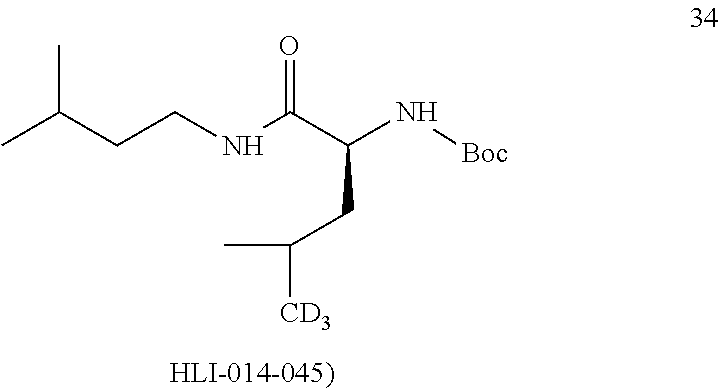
C(CCNC(C(N[Boc])CC(C)[CD3])=O)(C)C
